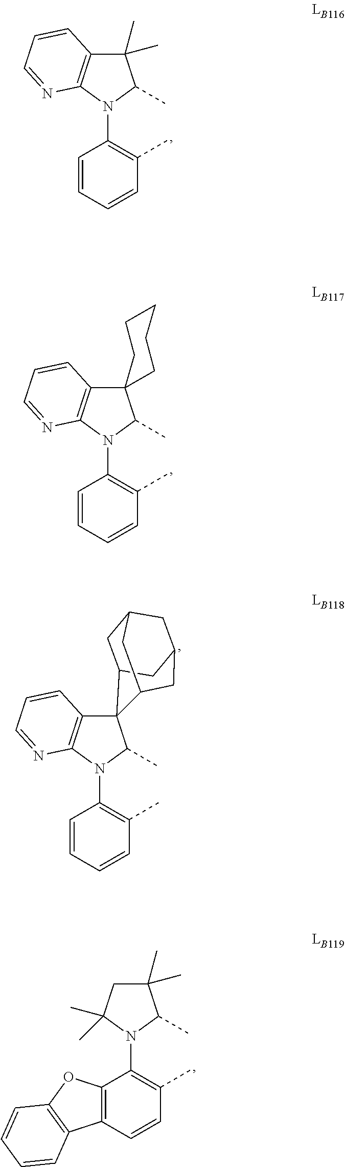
C1=CC=CC(C)=C1N1C2=C(C(C)(C)C1C)C=CC=N2.C1=CC=CC(C)=C1N1C2=C(C=CC=N2)C2(C1C)CCCCC2.C1=CC=CC(C)=C1N1C2=C(C3(C1C)C1CC4CC(CC3C4)C1)C=CC=N2.C12=C(C=CC(C)=C1N1C(C)(C)CC(C)(C)C1C)C1=C(O2)C=CC=C1
